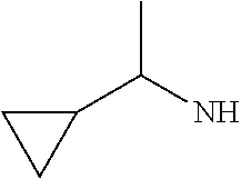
C1C(C(N)C)C1
